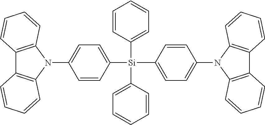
C1([Si](C2=CC=C(N3C4=C(C5=C3C=CC=C5)C=CC=C4)C=C2)(C2=CC=CC=C2)C2=CC=CC=C2)=CC=C(N2C3=C(C4=C2C=CC=C4)C=CC=C3)C=C1
